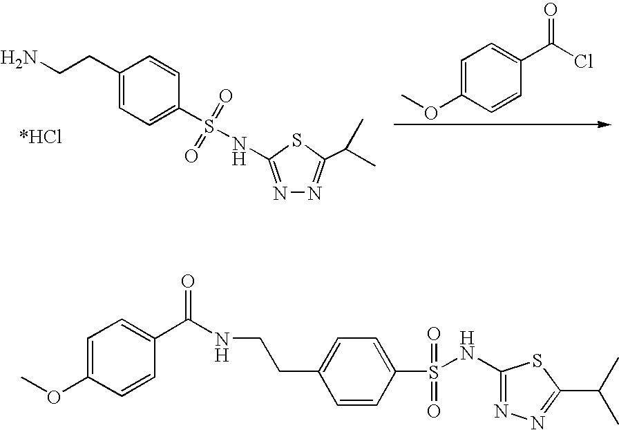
C1=C(OC)C=CC(C(NCCC2=CC=C(S(NC3=NN=C(C(C)C)S3)(=O)=O)C=C2)=O)=C1.C1(CCN)=CC=C(S(=O)(=O)NC2=NN=C(C(C)C)S2)C=C1.C1=C(OC)C=CC(C(Cl)=O)=C1
